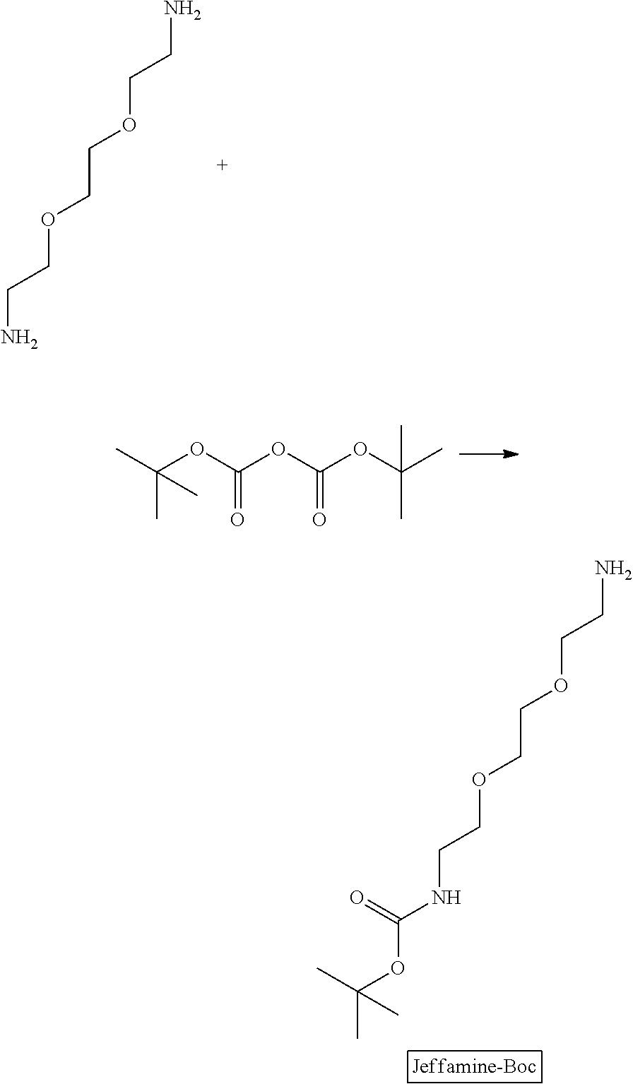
NCCOCCOCCNC(OC(C)(C)C)=O.CC(OC(OC(OC(C)(C)C)=O)=O)(C)C.NCCOCCOCCN
